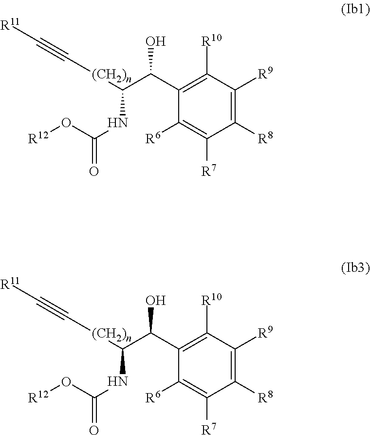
C1([R8])=C([R9])C([R10])=C(C(C([(CH2)n]C#C[R11])NC(O[R12])=O)O)C([R6])=C1[R7].C1([R8])=C([R9])C([R10])=C(C(C([(CH2)n]C#C[R11])NC(O[R12])=O)O)C([R6])=C1[R7]
